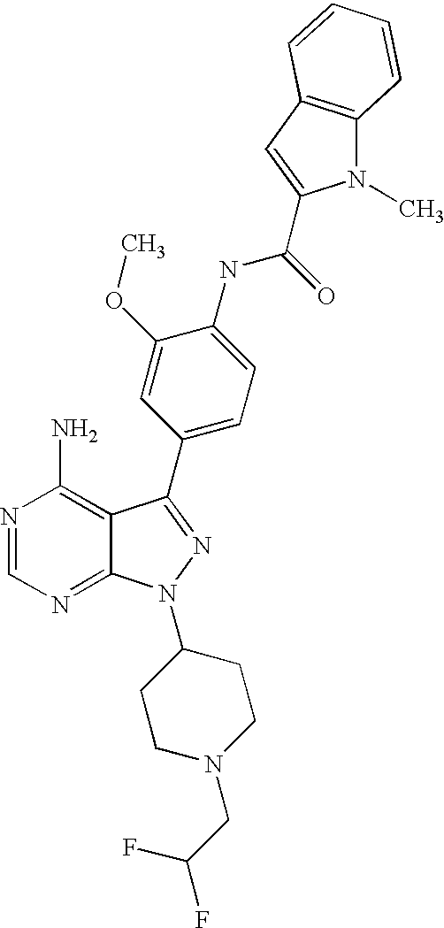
N1=CN=C2C(=C1N)C(C1=CC=C(NC(=O)C3=CC4=C(N3C)C=CC=C4)C(OC)=C1)=NN2C1CCN(CC(F)F)CC1
